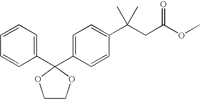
C1=CC=CC(C2(C3=CC=C(C(CC(OC)=O)(C)C)C=C3)OCCO2)=C1
